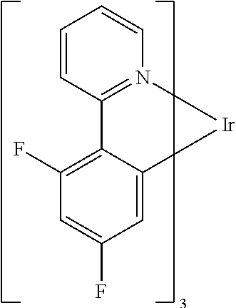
C1=C(F)C=C2C(=C1F)C1=N(C=CC=C1)[Ir]2
